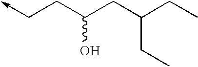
C(CC(CC(CC)CC)O)->C
